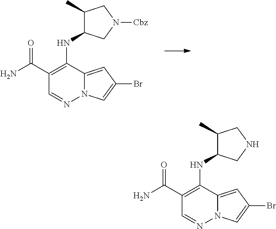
NC(C1=C(NC2C(C)CN([Cbz])C2)C2=CC(Br)=CN2N=C1)=O.NC(C1=C(NC2C(C)CNC2)C2=CC(Br)=CN2N=C1)=O
